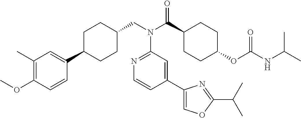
C1(C)=C(OC)C=CC(C2CCC(CN(C(C3CCC(OC(NC(C)C)=O)CC3)=O)C3=NC=CC(C4=COC(C(C)C)=N4)=C3)CC2)=C1
